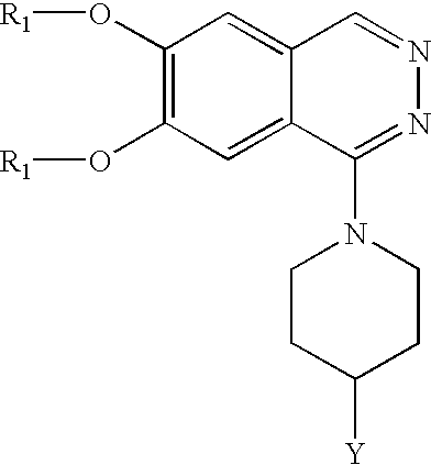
C1(O[R1])=C(O[R1])C=C2C(=C1)C=NN=C2N1CCC([Y])CC1
